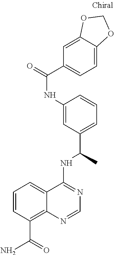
C1(NC(=O)C2=CC=C3C(=C2)OCO3)=CC(C(C)NC2=NC=NC3=C(C(=O)N)C=CC=C23)=CC=C1
